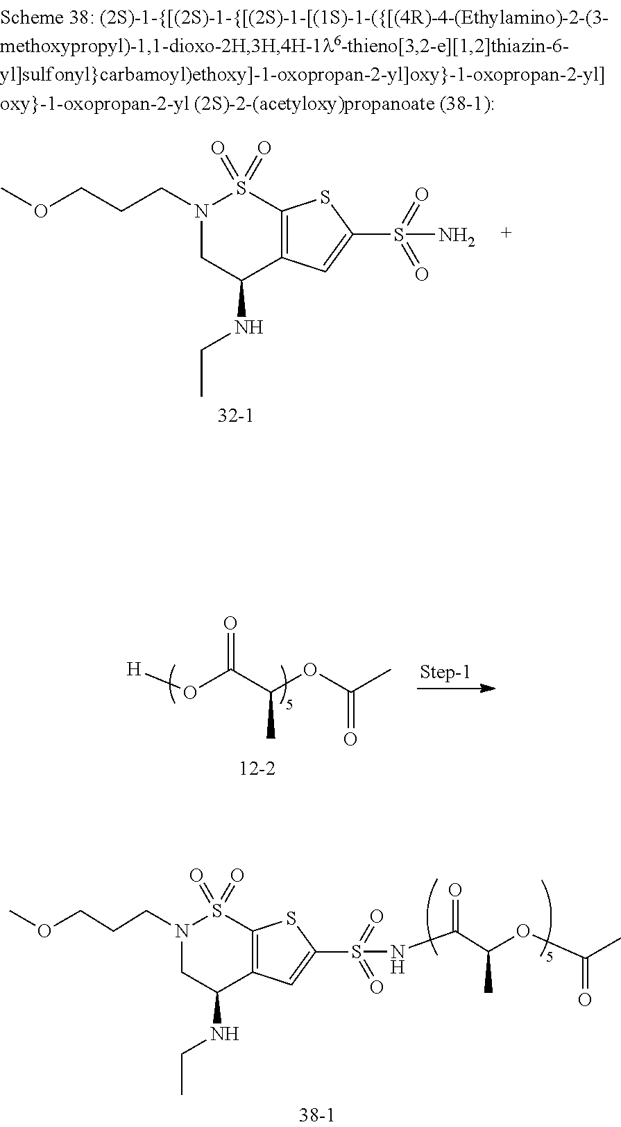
N1(CCCOC)CC(NCC)C2=C(S1(=O)=O)SC(S(=O)(=O)N)=C2.O=C(O[H])C(C)OC(C)=O.N1(CCCOC)CC(NCC)C2=C(S1(=O)=O)SC(S(=O)(=O)NC(C(OC(C)=O)C)=O)=C2
